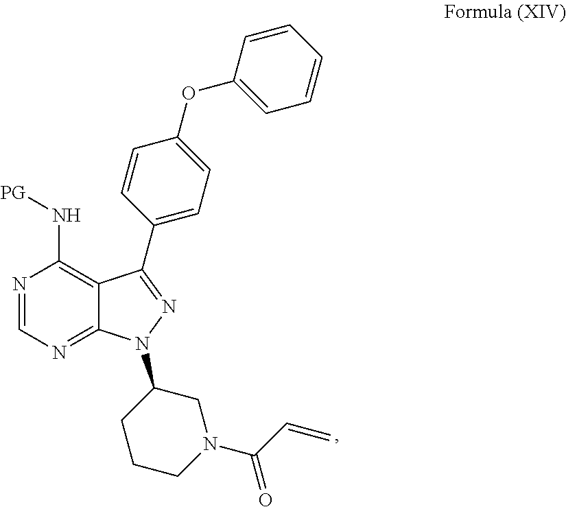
N1=CN=C2C(=C1N[PG])C(C1=CC=C(OC3=CC=CC=C3)C=C1)=NN2C1CCCN(C(C=C)=O)C1
